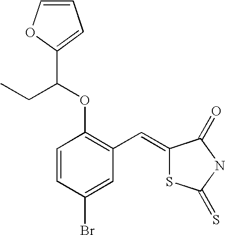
C1=CC(Br)=CC(C=C2SC(=S)NC2=O)=C1OC(CC)C1=CC=CO1
